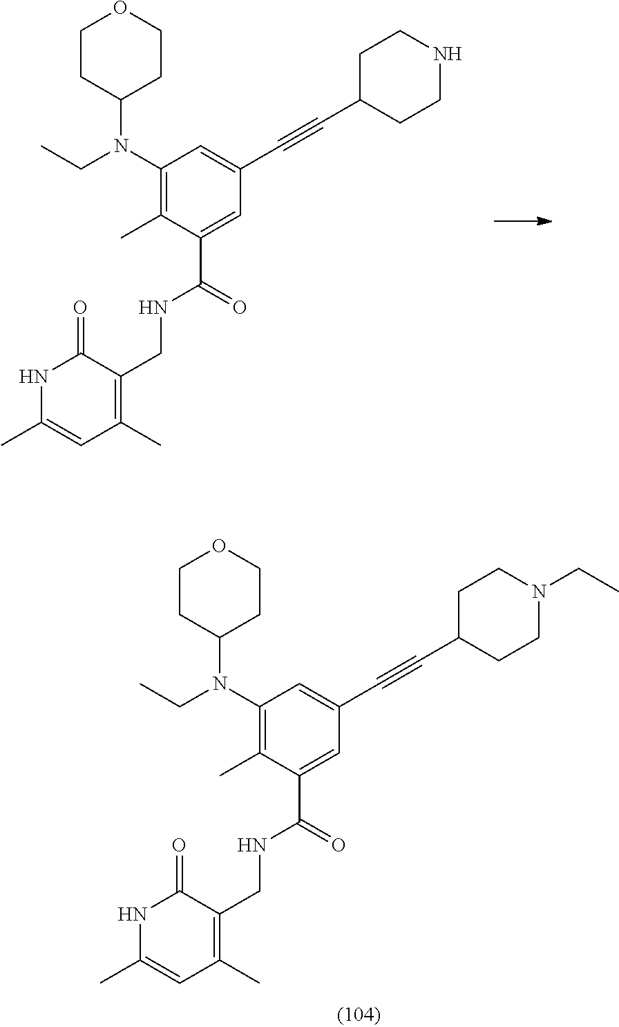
C1(N(CC)C2CCOCC2)=C(C)C(C(=O)NCC2=C(C)C=C(C)NC2=O)=CC(C#CC2CCNCC2)=C1.C1(N(CC)C2CCOCC2)=C(C)C(C(=O)NCC2=C(C)C=C(C)NC2=O)=CC(C#CC2CCN(CC)CC2)=C1
